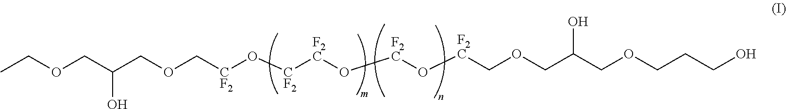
O(CC(COC[CF2]O[CF2][F2C]O[F2C]O[F2C]COCC(COCCCO)O)O)CC
